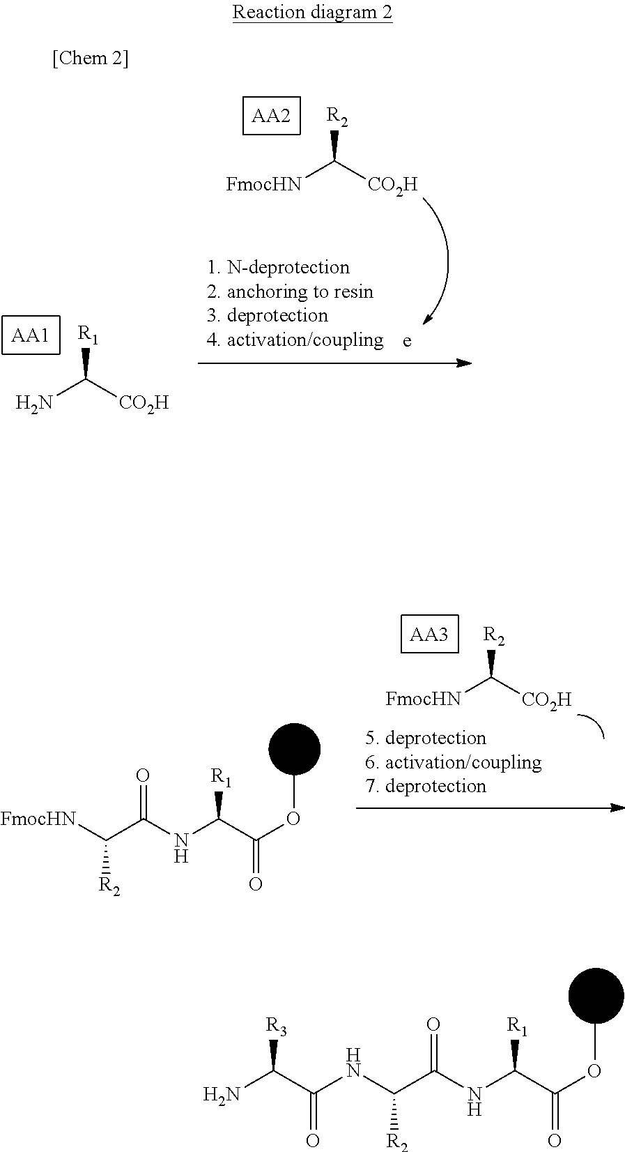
[FmocHN]C(C(NC(C(OC)=O)[R1])=O)[R2].[AA3].[R2]C([CO2H])[FmocHN].N(C(C(NC(C(OC)=O)[R1])=O)[R2])C(C(N)[R3])=O.[AA1].[R1]C([CO2H])N.[AA2].[R2]C([CO2H])[FmocHN]
